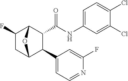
C12C(C(NC3=CC=C(Cl)C(Cl)=C3)=O)C(C3=CC=NC(F)=C3)C(CC1F)O2
